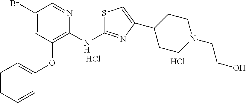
Cl.C1(Br)=CC(OC2=CC=CC=C2)=C(NC2=NC(C3CCN(CCO)CC3)=CS2)N=C1.Cl
